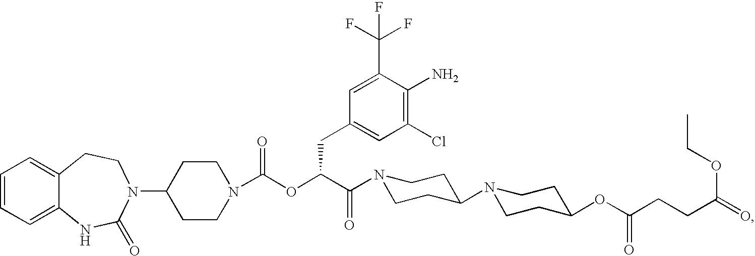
C1=CC=C2C(=C1)CCN(C1CCN(C(OC(C(=O)N3CCC(N4CCC(OC(CCC(=O)OCC)=O)CC4)CC3)CC3=CC(Cl)=C(N)C(C(F)(F)F)=C3)=O)CC1)C(=O)N2
